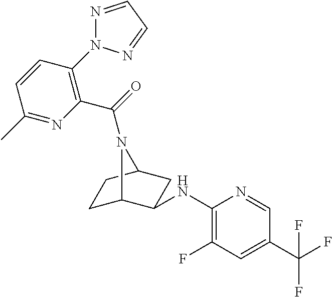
N1=CC=NN1C1=C(C(=O)N2C3CCC2CC3NC2=C(F)C=C(C(F)(F)F)C=N2)N=C(C)C=C1
